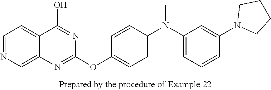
C1=NC=C2C(=C1)C(O)=NC(OC1=CC=C(N(C3=CC=CC(N4CCCC4)=C3)C)C=C1)=N2
